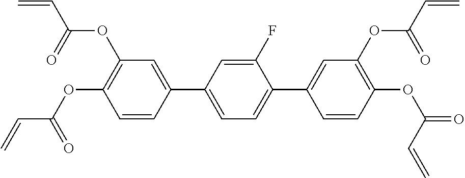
C1=CC(C2=CC=C(C3=CC(OC(C=C)=O)=C(OC(=O)C=C)C=C3)C(F)=C2)=CC(OC(C=C)=O)=C1OC(C=C)=O
